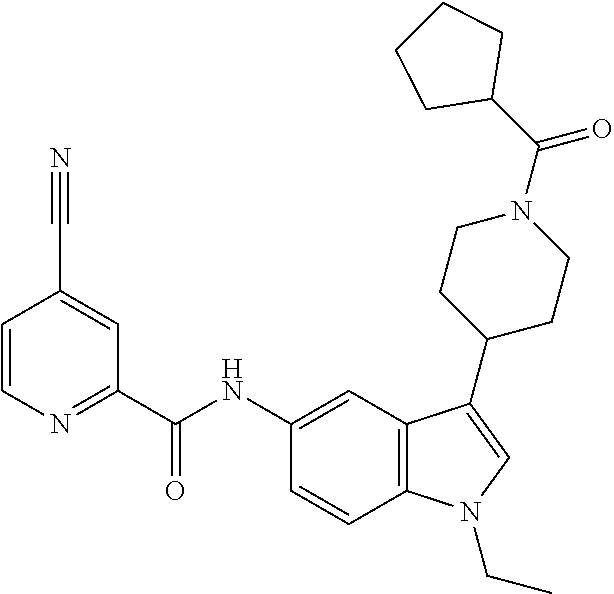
C1=CN=C(C(NC2=CC3=C(C=C2)N(CC)C=C3C2CCN(C(C3CCCC3)=O)CC2)=O)C=C1C#N
